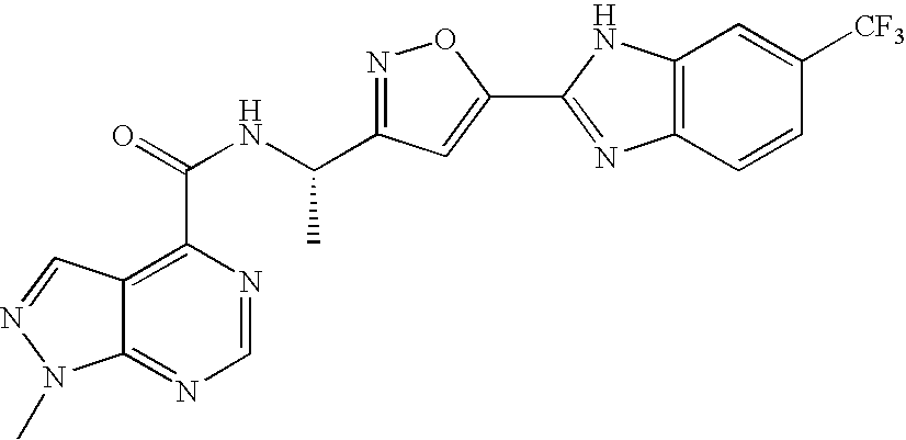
C12=NC=NC(C(=O)NC(C3=NOC(C4=NC5=C(N4)C=C([CF3])C=C5)=C3)C)=C1C=NN2C
